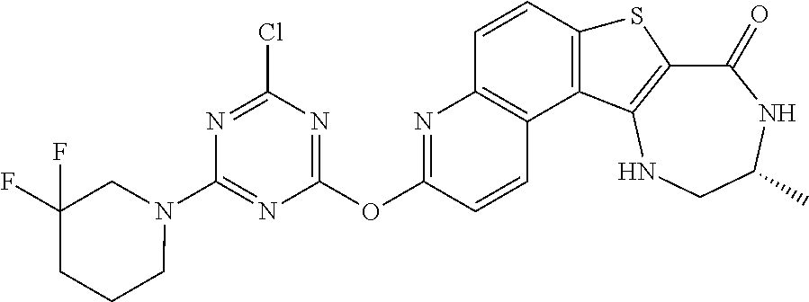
C1(=O)C2=C(NCC(C)N1)C1=C(S2)C=CC2=C1C=CC(OC1=NC(Cl)=NC(N3CC(F)(F)CCC3)=N1)=N2
